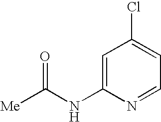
[Me]C(NC1=CC(Cl)=CC=N1)=O
